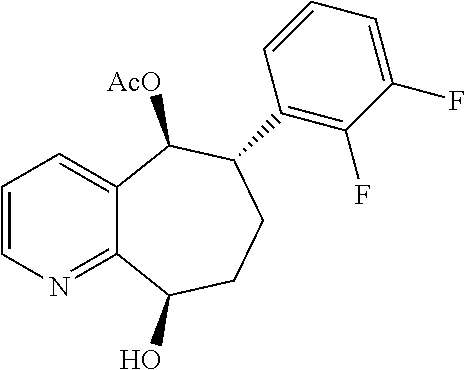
C1=CN=C2C(=C1)C([AcO])C(C1=C(F)C(F)=CC=C1)CCC2O
